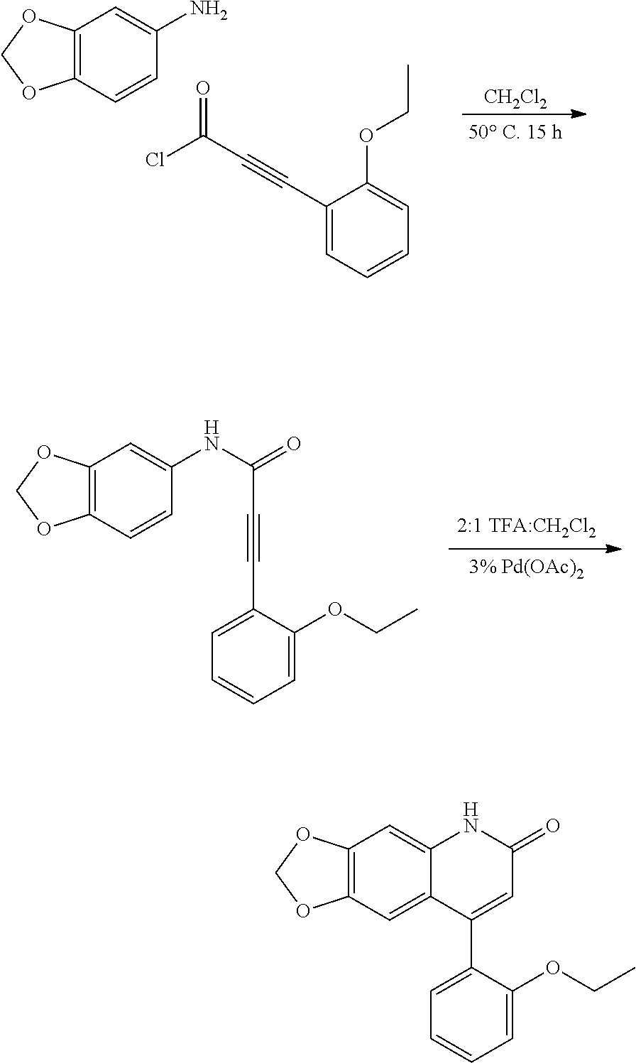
C12=C(C=CC(NC(C#CC3=CC=CC=C3OCC)=O)=C1)OCO2.[CH2Cl2].C12=C(C=CC(N)=C1)OCO2.C1(C#CC(=O)Cl)=CC=CC=C1OCC.C12=C(C=C3C(=C1)NC(=O)C=C3C1=CC=CC=C1OCC)OCO2
